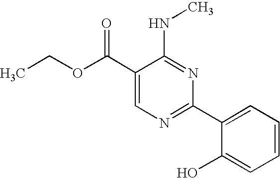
C1(C(OCC)=O)=CN=C(C2=CC=CC=C2O)N=C1NC
